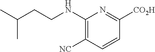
N(C1=C([NC])C=CC([CO2H])=N1)CCC(C)C
